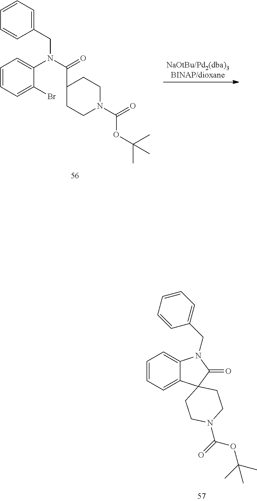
C1=CC=C2C(=C1)N(CC1=CC=CC=C1)C(=O)C21CCN(C(=O)OC(C)(C)C)CC1.C1=CC=C(Br)C(N(C(=O)C2CCN(C(=O)OC(C)(C)C)CC2)CC2=CC=CC=C2)=C1
